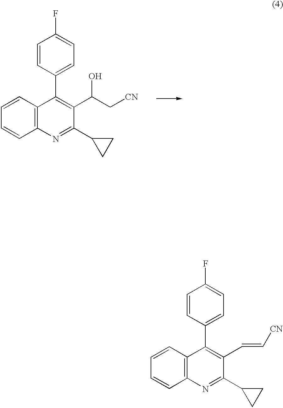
C1=CC(C2=C(C(O)C[CN])C(C3CC3)=NC3=C2C=CC=C3)=CC=C1F.C1=CC(C2=C(C=C[CN])C(C3CC3)=NC3=C2C=CC=C3)=CC=C1F
